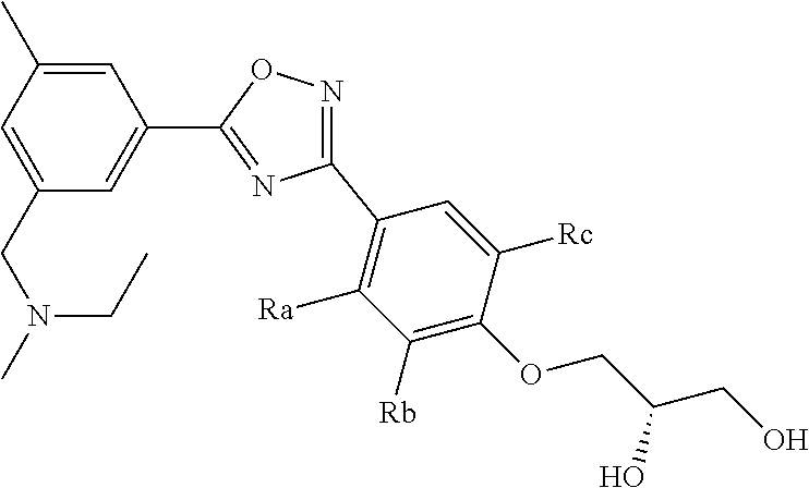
C1(C2=NC(C3=C([Ra])C([Rb])=C(OCC(CO)O)C([Rc])=C3)=NO2)=CC(CN(C)CC)=CC(C)=C1
